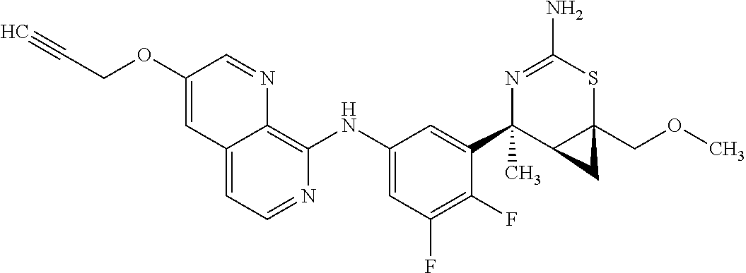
C12=CC=NC(NC3=CC(F)=C(F)C(C4(C)C5C(COC)(SC(N)=N4)C5)=C3)=C1N=CC(OCC#C)=C2
